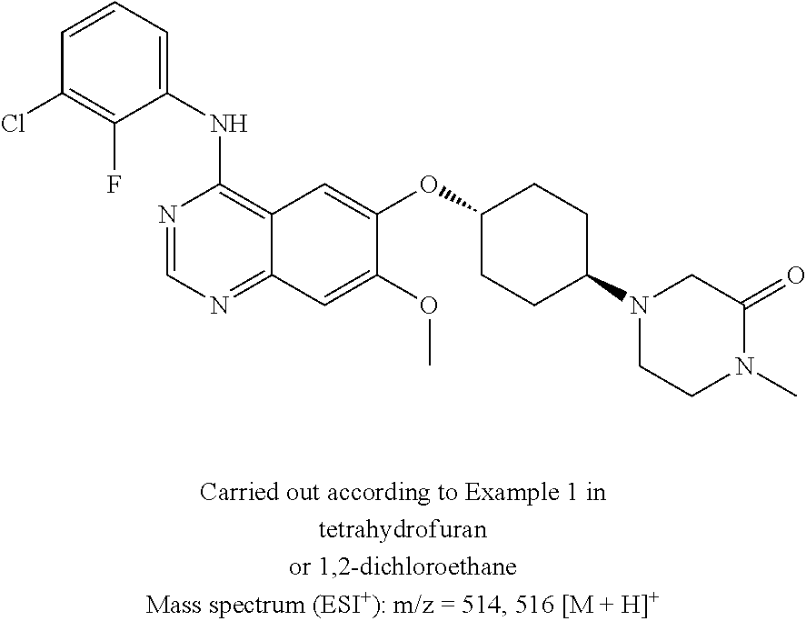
C1(NC2=C3C(=NC=N2)C=C(OC)C(OC2CCC(N4CCN(C)C(=O)C4)CC2)=C3)=CC=CC(Cl)=C1F
